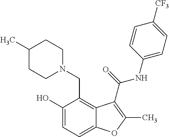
C1(O)=CC=C2C(=C1CN1CCC(C)CC1)C(C(=O)NC1=CC=C([CF3])C=C1)=C(C)O2
